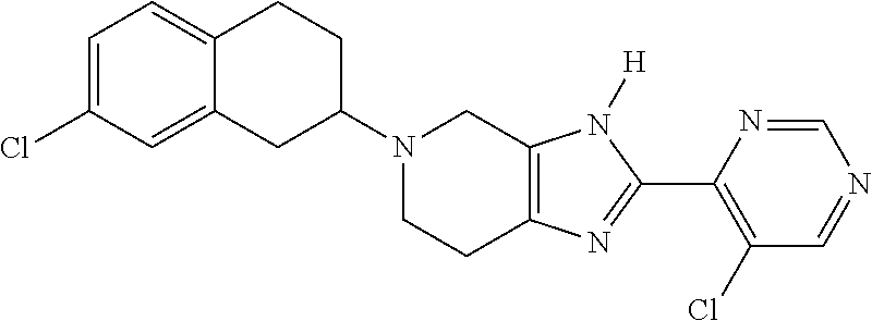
C12=CC=C(Cl)C=C1CC(N1CCC3=C(C1)N([H])C(C1=C(Cl)C=NC=N1)=N3)CC2
